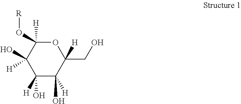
O1C([H])(O[R])C([H])(O)C(O)([H])C([H])(O)C1([H])CO
